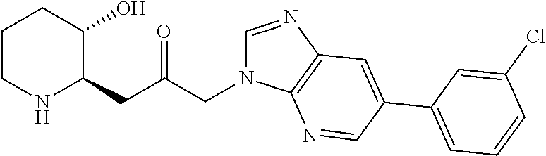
C1CNC(CC(CN2C=NC3=C2N=CC(C2=CC=CC(Cl)=C2)=C3)=O)C(O)C1
